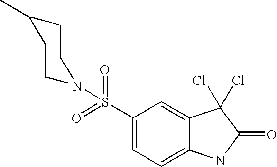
C1(S(N2CCC(C)CC2)(=O)=O)=CC=C2C(=C1)C(Cl)(Cl)C(=O)N2
